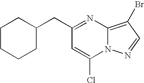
C12=C(Br)C=NN1C(Cl)=CC(CC1CCCCC1)=N2
